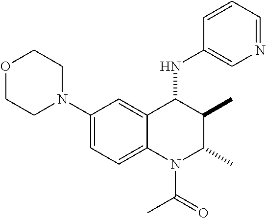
C1(N2CCOCC2)=CC=C2C(=C1)C(NC1=CN=CC=C1)C(C)C(C)N2C(C)=O
